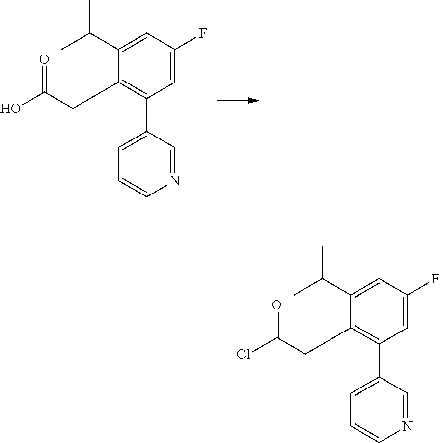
C1(CC(O)=O)=C(C2=CC=CN=C2)C=C(F)C=C1C(C)C.C1(CC(Cl)=O)=C(C2=CC=CN=C2)C=C(F)C=C1C(C)C
